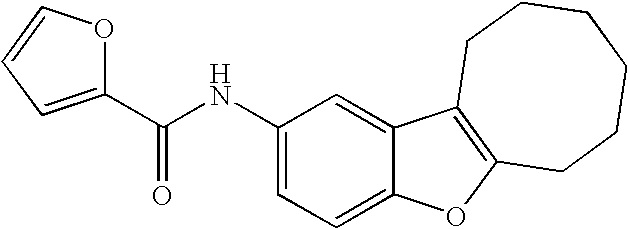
C1(NC(C2=CC=CO2)=O)=CC=C2C(=C1)C1=C(O2)CCCCCC1
